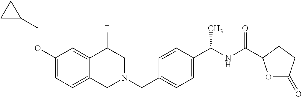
C1(OCC2CC2)=CC=C2C(=C1)C(F)CN(CC1=CC=C(C(NC(=O)C3OC(=O)CC3)C)C=C1)C2
